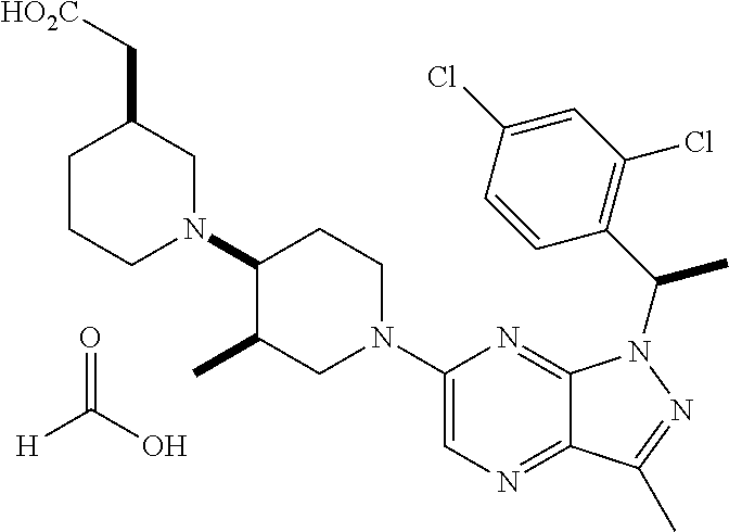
[H]C(O)=O.C1(N2CC(C[HO2C])CCC2)C(C)CN(C2=CN=C3C(=N2)N(C(C2=C(Cl)C=C(Cl)C=C2)C)N=C3C)CC1
